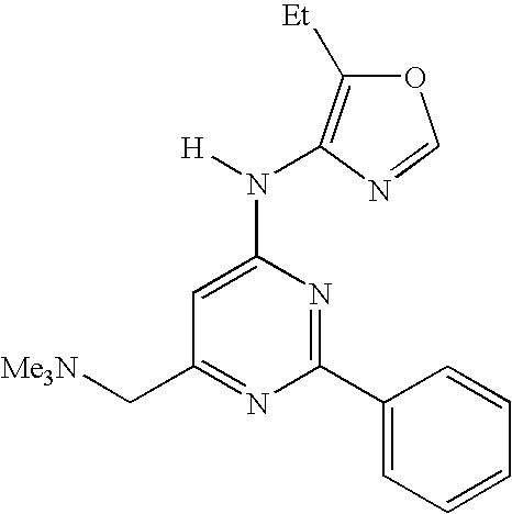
C1(C[Me3N])=NC(C2=CC=CC=C2)=NC(N([H])C2=C([Et])OC=N2)=C1
